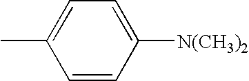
C1=CC([N(CH3)2])=CC=C1C
